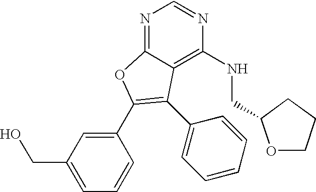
N1=C2C(=C(NCC3OCCC3)N=C1)C(C1=CC=CC=C1)=C(C1=CC(CO)=CC=C1)O2
